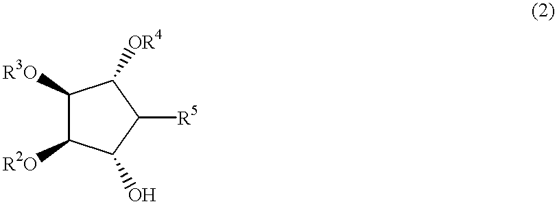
C1([R3O])C([R2O])C(O)C([R5])C1[OR4]
